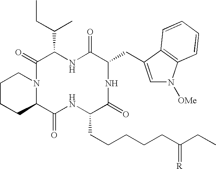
C1CCC2N(C1)C(=O)C(C(C)CC)NC(=O)C(CC1=CN([OMe])C3=C1C=CC=C3)NC(=O)C(CCCCCC(CC)=[R])NC2=O
